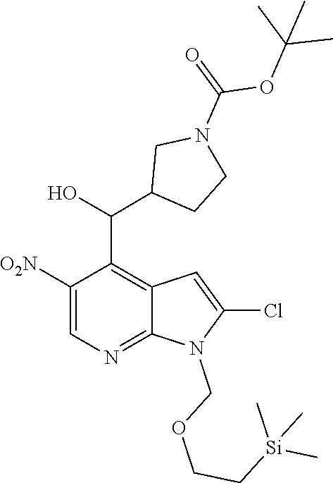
C1(C(O)C2CCN(C(=O)OC(C)(C)C)C2)=C2C=C(Cl)N(COCC[Si](C)(C)C)C2=NC=C1[O2N]
